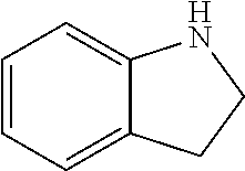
C1=CC=C2C(=C1)NCC2
